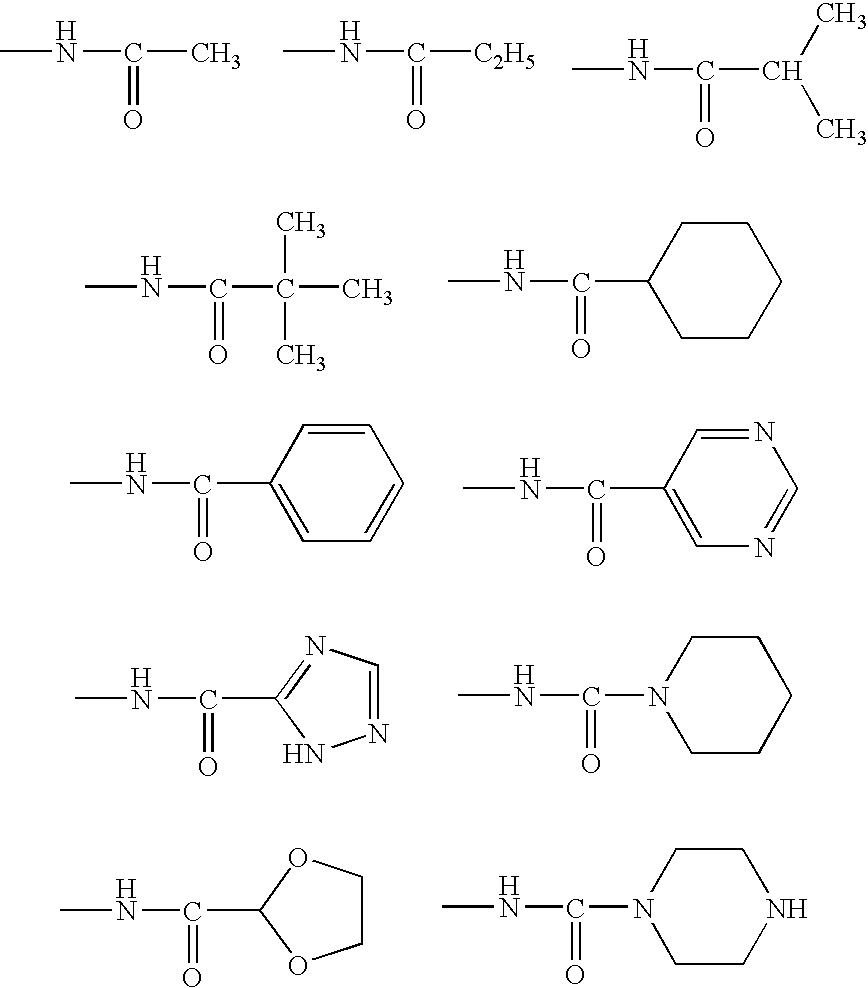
CNC(C)=O.CNC([C2H5])=O.CNC(C(C)C)=O.CNC(C(C)(C)C)=O.CNC(C1CCCCC1)=O.CNC(C1=CC=CC=C1)=O.CNC(C1=CN=CN=C1)=O.CNC(=O)C1=NC=NN1.CNC(N1CCCCC1)=O.CNC(=O)C1OCCO1.CNC(N1CCNCC1)=O
